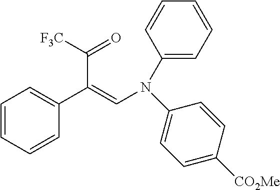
C1(C(C(=O)[F3C])=CN(C2=CC=C([CO2Me])C=C2)C2=CC=CC=C2)=CC=CC=C1
